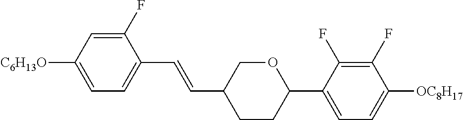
C1(F)=CC([C6H13O])=CC=C1C=CC1CCC(C2=CC=C([OC8H17])C(F)=C2F)OC1
